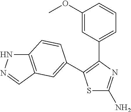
S1C(N)=NC(C2=CC=CC(OC)=C2)=C1C1=CC2=C(NN=C2)C=C1
